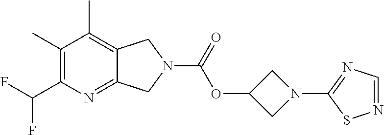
C1(C)=C(C(F)F)N=C2C(=C1C)CN(C(=O)OC1CN(C3=NC=NS3)C1)C2
